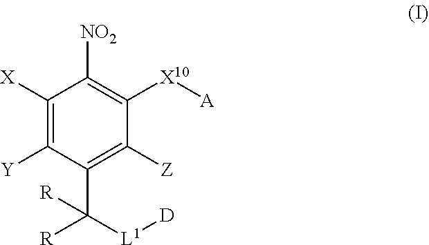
C1([X])=C([Y])C(C([R])([L1][D])[R])=C([Z])C([X10][A])=C1[NO2]
